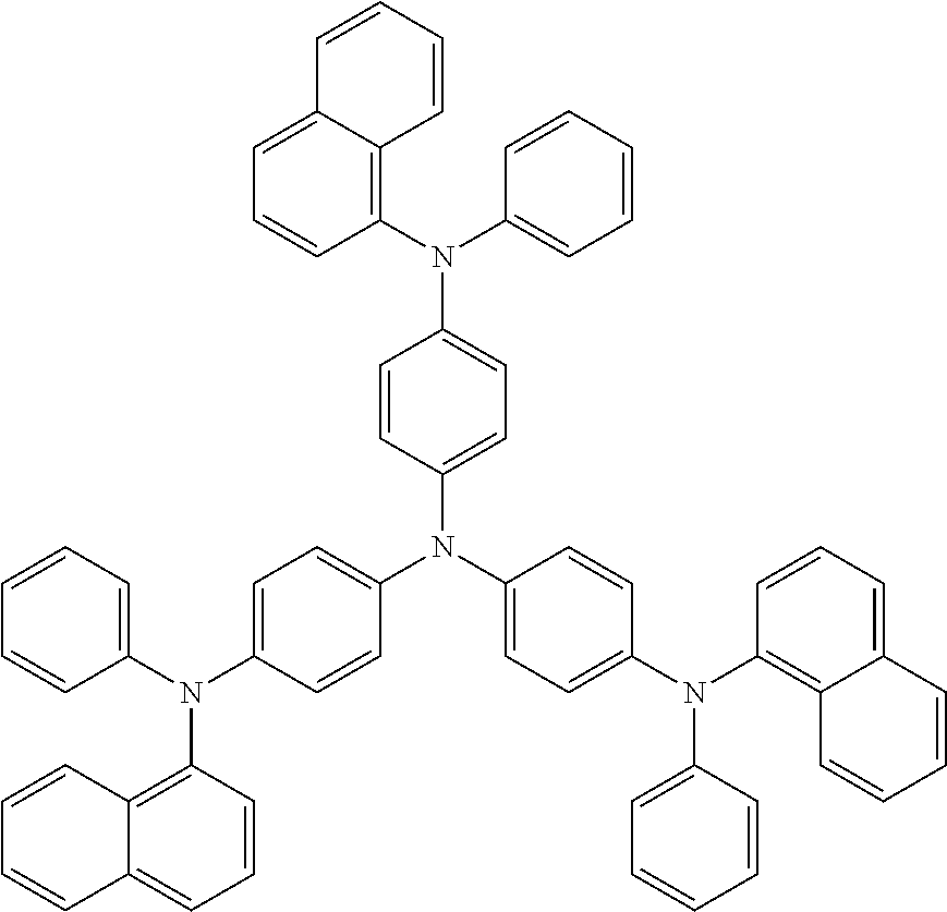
C1(N(C2=CC=CC=C2)C2=CC=C(N(C3=CC=C(N(C4=CC=CC=C4)C4=C5C(=CC=C4)C=CC=C5)C=C3)C3=CC=C(N(C4=C5C(=CC=C4)C=CC=C5)C4=CC=CC=C4)C=C3)C=C2)=C2C(=CC=C1)C=CC=C2
